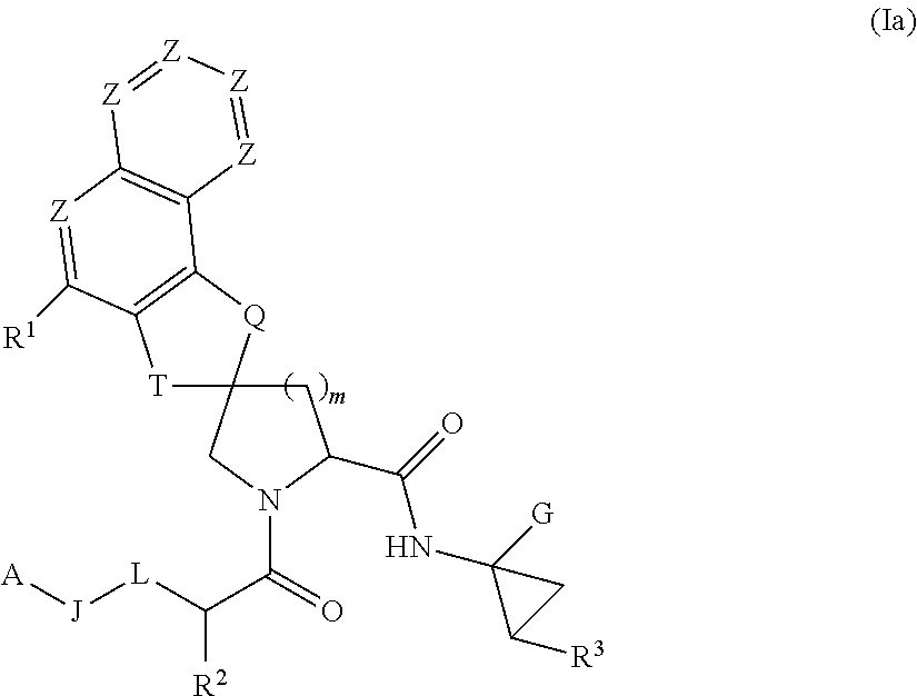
[T]1C2([Q]C3=C1C([R1])=[Z]C1=C3[Z]=[Z][Z]=[Z]1)CC(C(=O)NC1([G])C([R3])C1)N(C(=O)C([L][J][A])[R2])C2
